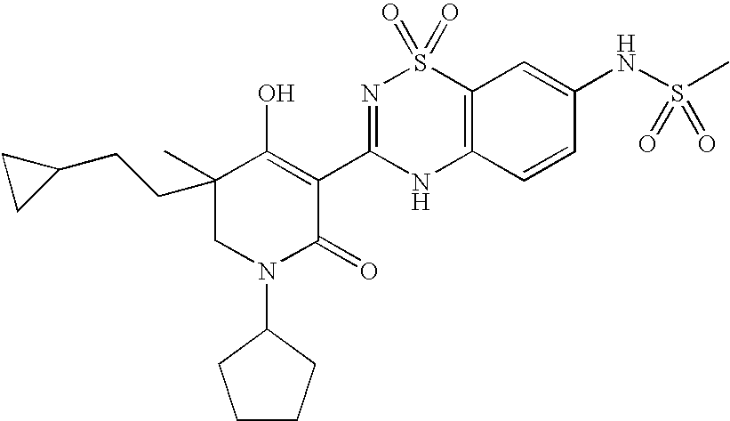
C12=C(C=CC(NS(C)(=O)=O)=C1)NC(C1=C(O)C(C)(CCC3CC3)CN(C3CCCC3)C1=O)=NS2(=O)=O
